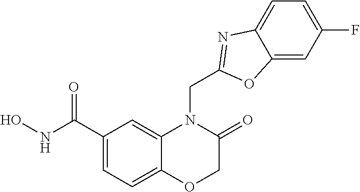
C1(C(NO)=O)=CC=C2C(=C1)N(CC1=NC3=CC=C(F)C=C3O1)C(=O)CO2
